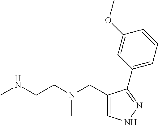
C1=C(CN(CCNC)C)C(C2=CC=CC(OC)=C2)=NN1
